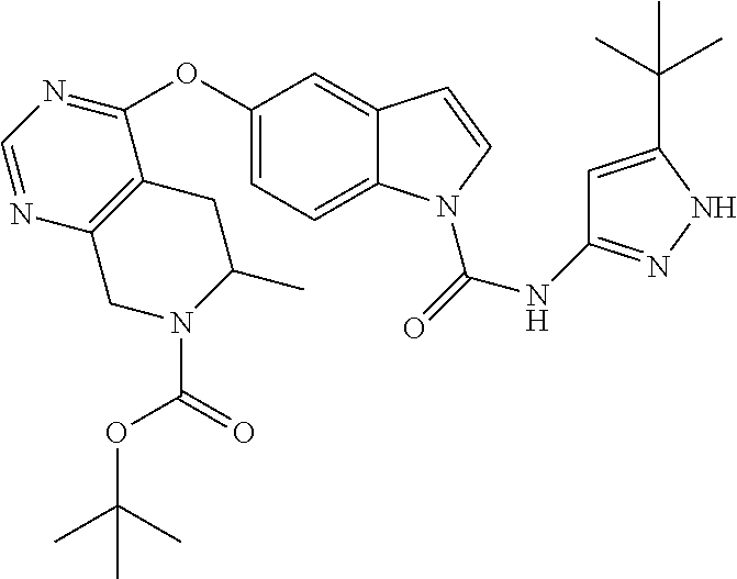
C1=C2C(=CC(OC3=NC=NC4=C3CC(C)N(C(OC(C)(C)C)=O)C4)=C1)C=CN2C(NC1=NNC(C(C)(C)C)=C1)=O
